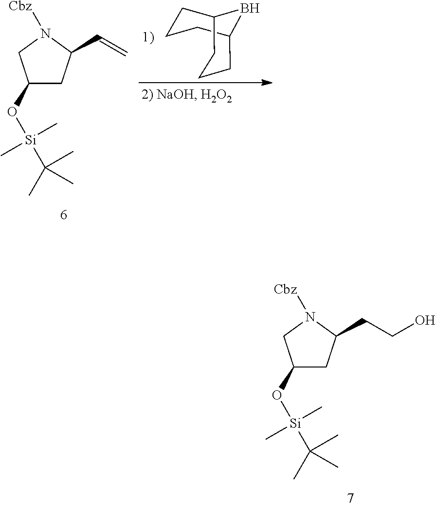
C1(O[Si](C)(C)C(C)(C)C)CC(CCO)N([Cbz])C1.C1CCC2BC1CCC2.C1(O[Si](C)(C)C(C)(C)C)CC(C=C)N([Cbz])C1
